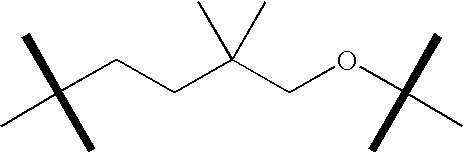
C(CCC(COC(C)(C)C)(C)C)(C)(C)C
